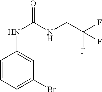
C1=CC=C(Br)C=C1NC(=O)NCC(F)(F)F
